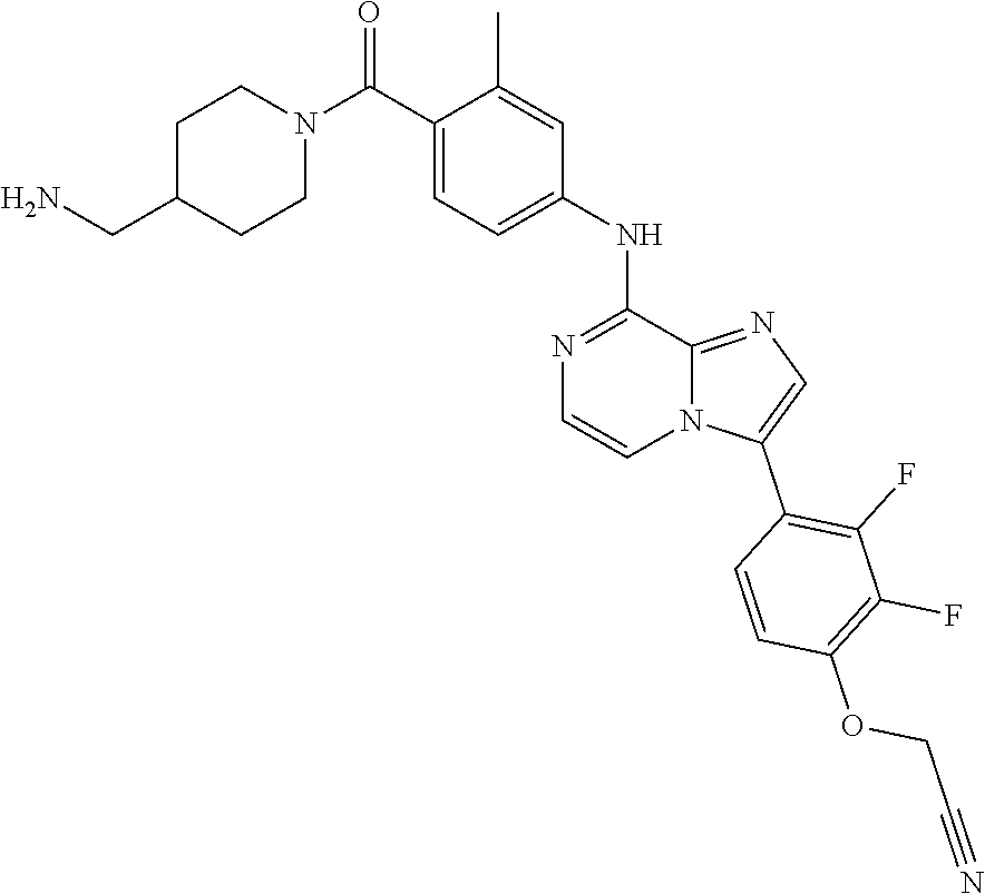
C1(C)=CC(NC2=NC=CN3C2=NC=C3C2=C(F)C(F)=C(OCC#N)C=C2)=CC=C1C(N1CCC(CN)CC1)=O
